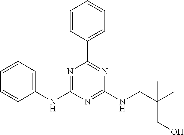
C1=CC(C2=NC(NCC(C)(CO)C)=NC(NC3=CC=CC=C3)=N2)=CC=C1
